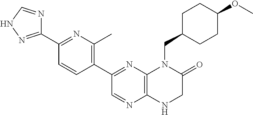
C1(C2=NNC=N2)=NC(C)=C(C2=NC3=C(N=C2)NCC(=O)N3CC2CCC(OC)CC2)C=C1
